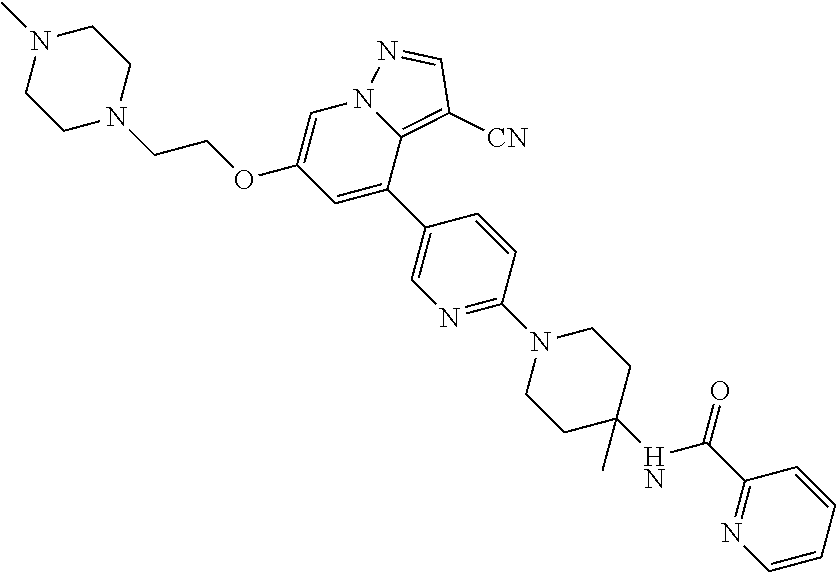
C12=C([CN])C=NN1C=C(OCCN1CCN(C)CC1)C=C2C1=CN=C(N2CCC(C)(NC(C3=NC=CC=C3)=O)CC2)C=C1
